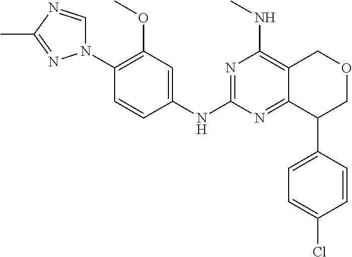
C1(N2C=NC(C)=N2)=C(OC)C=C(NC2=NC(NC)=C3C(=N2)C(C2=CC=C(Cl)C=C2)COC3)C=C1
